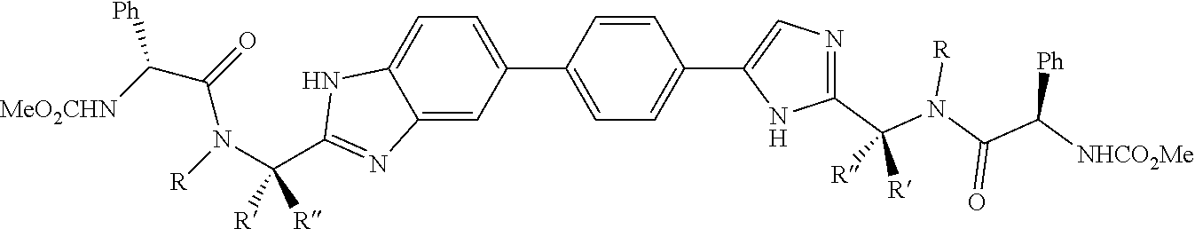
C12=CC(C3=CC=C(C4=CN=C(C(N([R])C(=O)C([Ph])[NHCO2Me])([R])[R])N4)C=C3)=CC=C1NC(C([R])([R])N(C(C([MeO2CHN])[Ph])=O)[R])=N2
